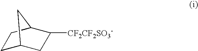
C1C2CC([CF2CF2SO3-])C(C1)C2
